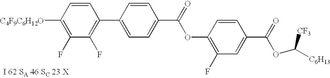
C1([C4F9C6H12O])=C(F)C(F)=C(C2=CC=C(C(=O)OC3=C(F)C=C(C(=O)OC([C6H13])[CF3])C=C3)C=C2)C=C1
